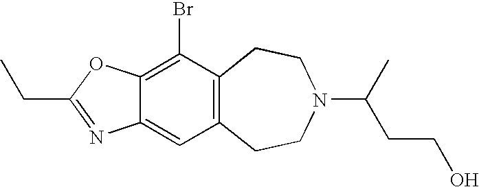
C12=C(CCN(C(C)CCO)CC1)C=C1C(=C2Br)OC(CC)=N1
